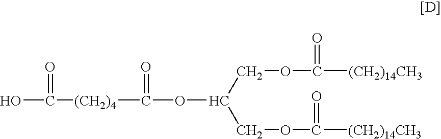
O(C(COC([(CH2)14CH3])=O)COC([(CH2)14CH3])=O)C([(CH2)4]C(O)=O)=O
